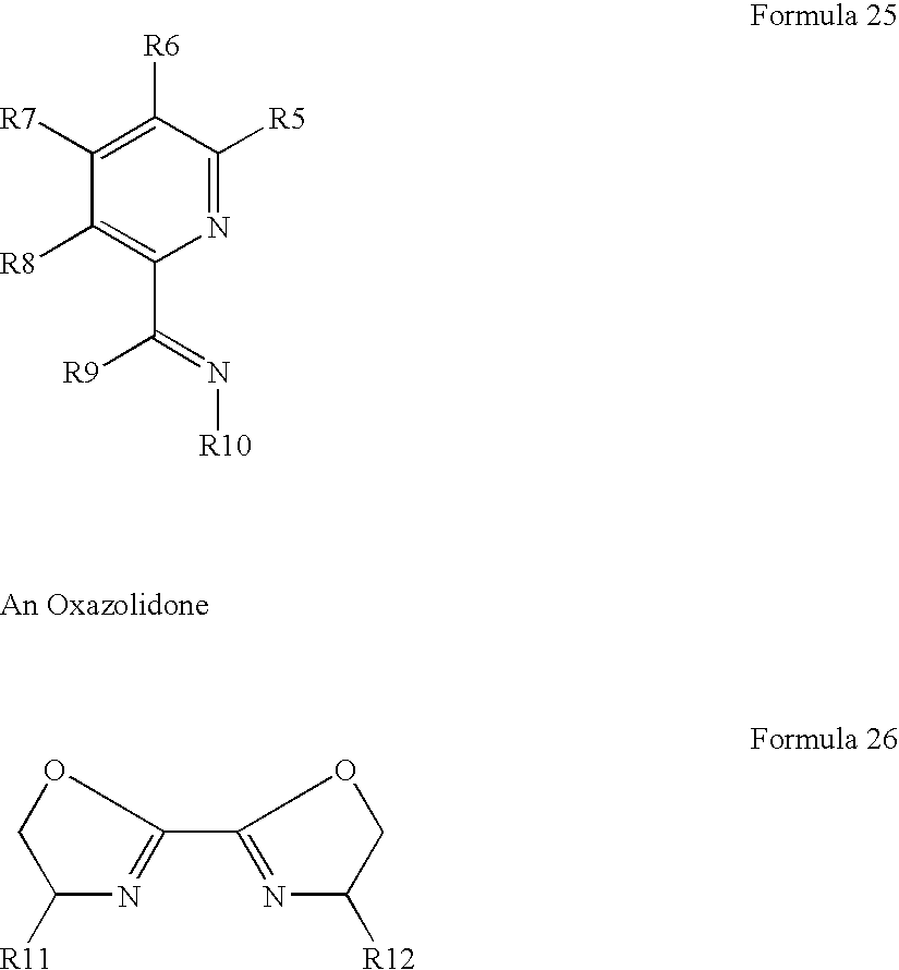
N1=C([R5])C([R6])=C([R7])C([R8])=C1C([R9])=N[R10].C1(C2=NC([R12])CO2)=NC([R11])CO1
